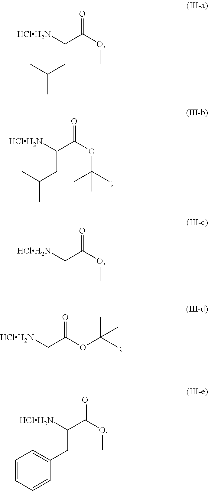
[HClH2N]C(C(OC(C)(C)C)=O)CC(C)C.[HClH2N]CC(OC(C)(C)C)=O.[HClH2N]C(C(OC)=O)CC(C)C.[HClH2N]CC(OC)=O.[HClH2N]C(C(OC)=O)CC1=CC=CC=C1
